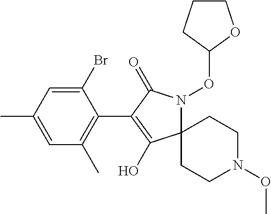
C12(N(OC3CCCO3)C(=O)C(C3=C(C)C=C(C)C=C3Br)=C1O)CCN(OC)CC2
